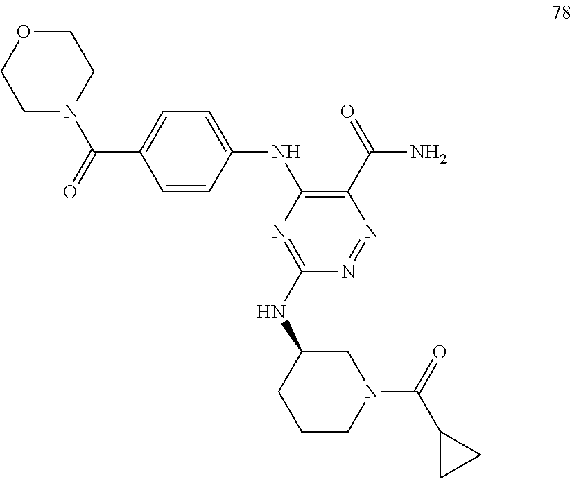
O1CCN(C(=O)C2=CC=C(NC3=C(C(=O)N)N=NC(NC4CCCN(C(=O)C5CC5)C4)=N3)C=C2)CC1
